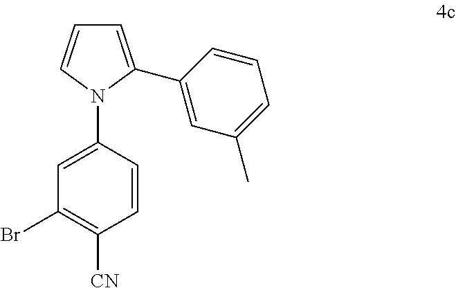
C1=CN(C2=CC(Br)=C([CN])C=C2)C(C2=CC(C)=CC=C2)=C1
